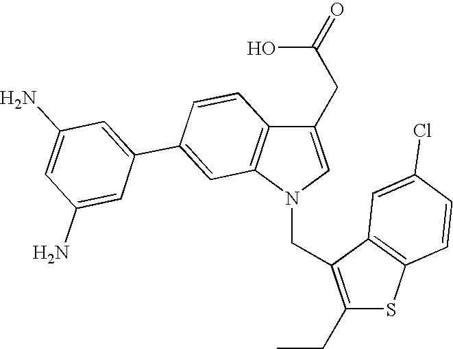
C1(CC(O)=O)=CN(CC2=C(CC)SC3=C2C=C(Cl)C=C3)C2=C1C=CC(C1=CC(N)=CC(N)=C1)=C2
